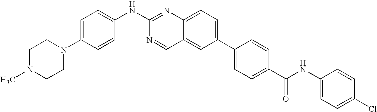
CN1CCN(C2=CC=C(NC3=NC4=CC=C(C5=CC=C(C(NC6=CC=C(Cl)C=C6)=O)C=C5)C=C4C=N3)C=C2)CC1
